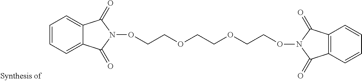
O(CCOCCOCCON1C(=O)C2=C(C=CC=C2)C1=O)N1C(=O)C2=CC=CC=C2C1=O
